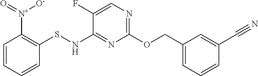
C1=CC=C(COC2=NC=C(F)C(NSC3=C([N+](=O)[O-])C=CC=C3)=N2)C=C1C#N
